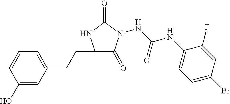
C1(C)(CCC2=CC=CC(O)=C2)C(=O)N(NC(NC2=CC=C(Br)C=C2F)=O)C(=O)N1
